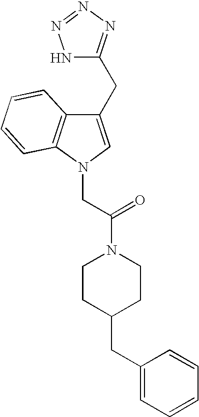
C1(CC2=NN=NN2)=CN(CC(N2CCC(CC3=CC=CC=C3)CC2)=O)C2=C1C=CC=C2
